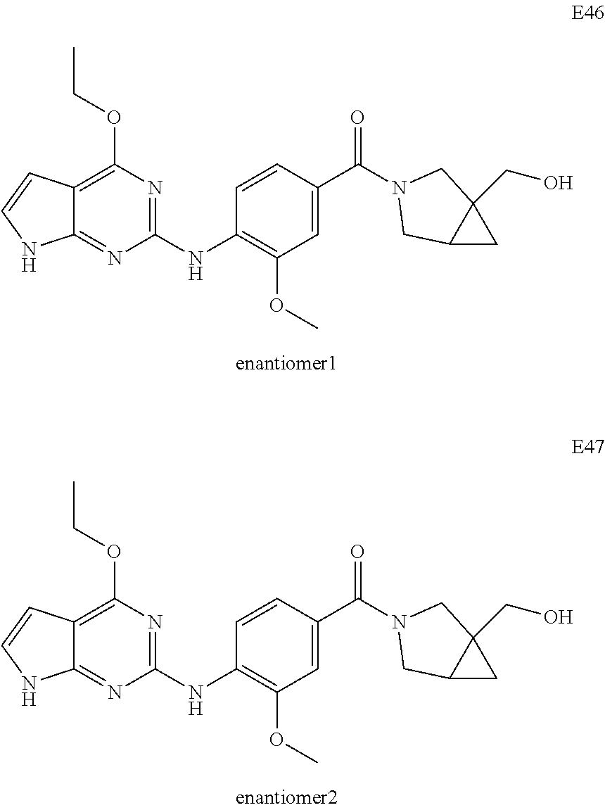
C12=NC(NC3=C(OC)C=C(C(=O)N4CC5(CO)C(C5)C4)C=C3)=NC(OCC)=C1C=CN2.C12=NC(NC3=C(OC)C=C(C(=O)N4CC5(CO)C(C5)C4)C=C3)=NC(OCC)=C1C=CN2
